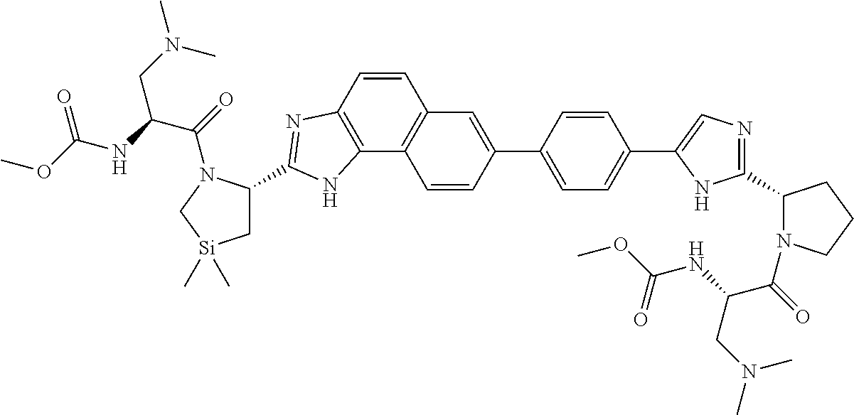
C1(C2=CC3=C(C4=C(C=C3)N=C(C3C[Si](C)(C)CN3C(=O)C(NC(OC)=O)CN(C)C)N4)C=C2)=CC=C(C2=CN=C(C3N(C(=O)C(NC(OC)=O)CN(C)C)CCC3)N2)C=C1
